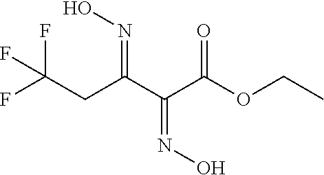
N(=C(C(C(OCC)=O)=NO)CC(F)(F)F)O
